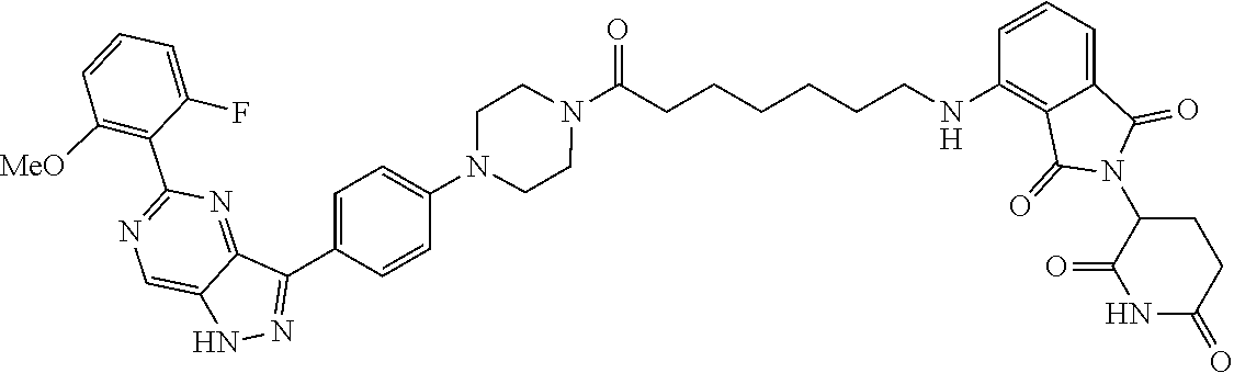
C1=C(F)C(C2=NC=C3NN=C(C4=CC=C(N5CCN(C(CCCCCCNC6=C7C(=CC=C6)C(=O)N(C6C(=O)NC(=O)CC6)C7=O)=O)CC5)C=C4)C3=N2)=C([MeO])C=C1
